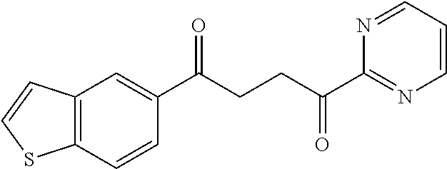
C1(C(CCC(C2=NC=CC=N2)=O)=O)=CC2=C(C=C1)SC=C2
